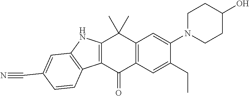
C12=C(C=C(CC)C(N3CCC(O)CC3)=C1)C(=O)C1=C(C2(C)C)NC2=C1C=CC(C#N)=C2
